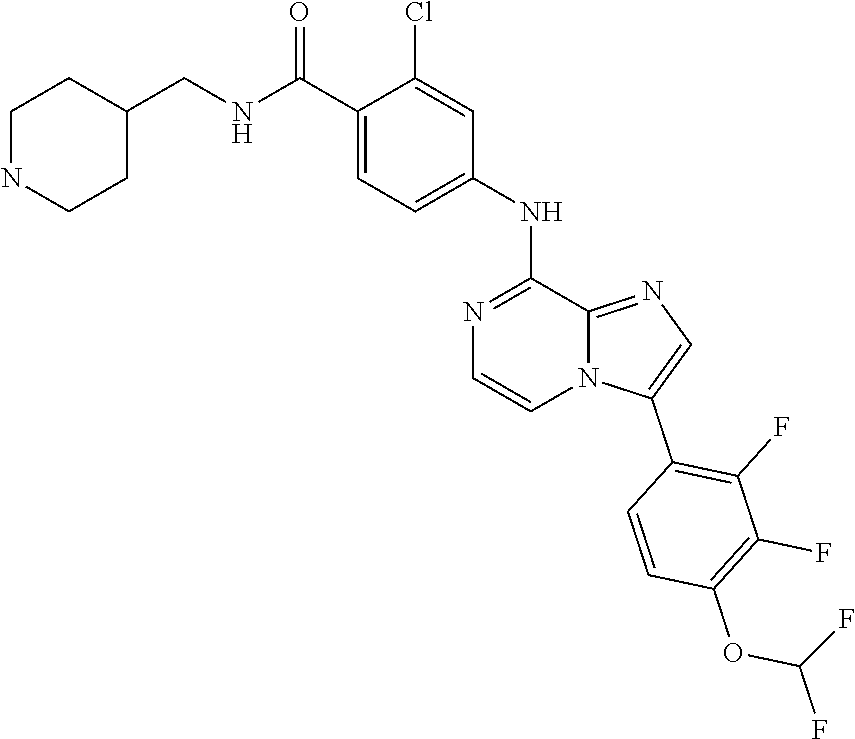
C1(NC2=CC=C(C(NCC3CCNCC3)=O)C(Cl)=C2)=NC=CN2C1=NC=C2C1=C(F)C(F)=C(OC(F)F)C=C1
